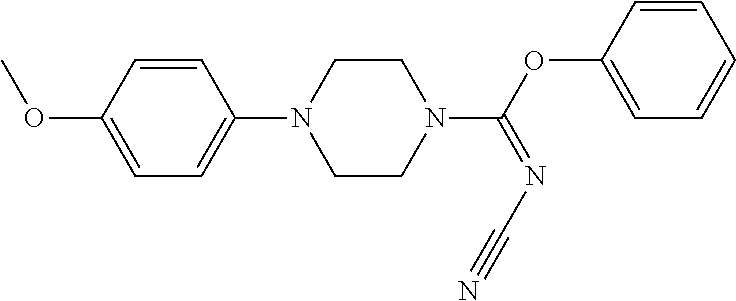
COC1=CC=C(N2CCN(C(OC3=CC=CC=C3)=NC#N)CC2)C=C1
